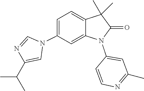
N1=CN(C2=CC=C3C(=C2)N(C2=CC(C)=NC=C2)C(=O)C3(C)C)C=C1C(C)C
